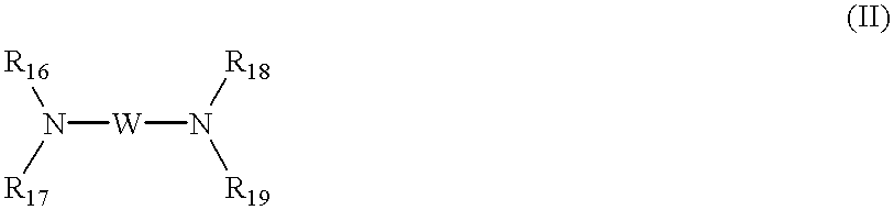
[R16]N([R17])[W]N([R19])[R18]
